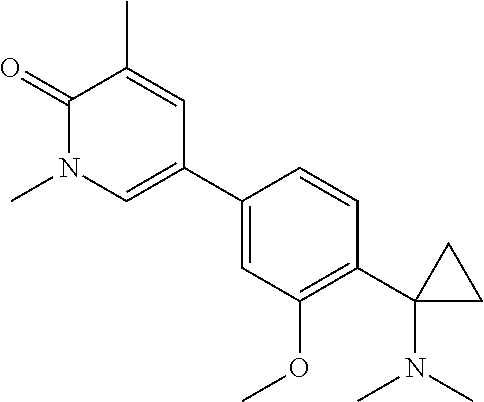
C1(=O)N(C)C=C(C2=CC(OC)=C(C3(N(C)C)CC3)C=C2)C=C1C
